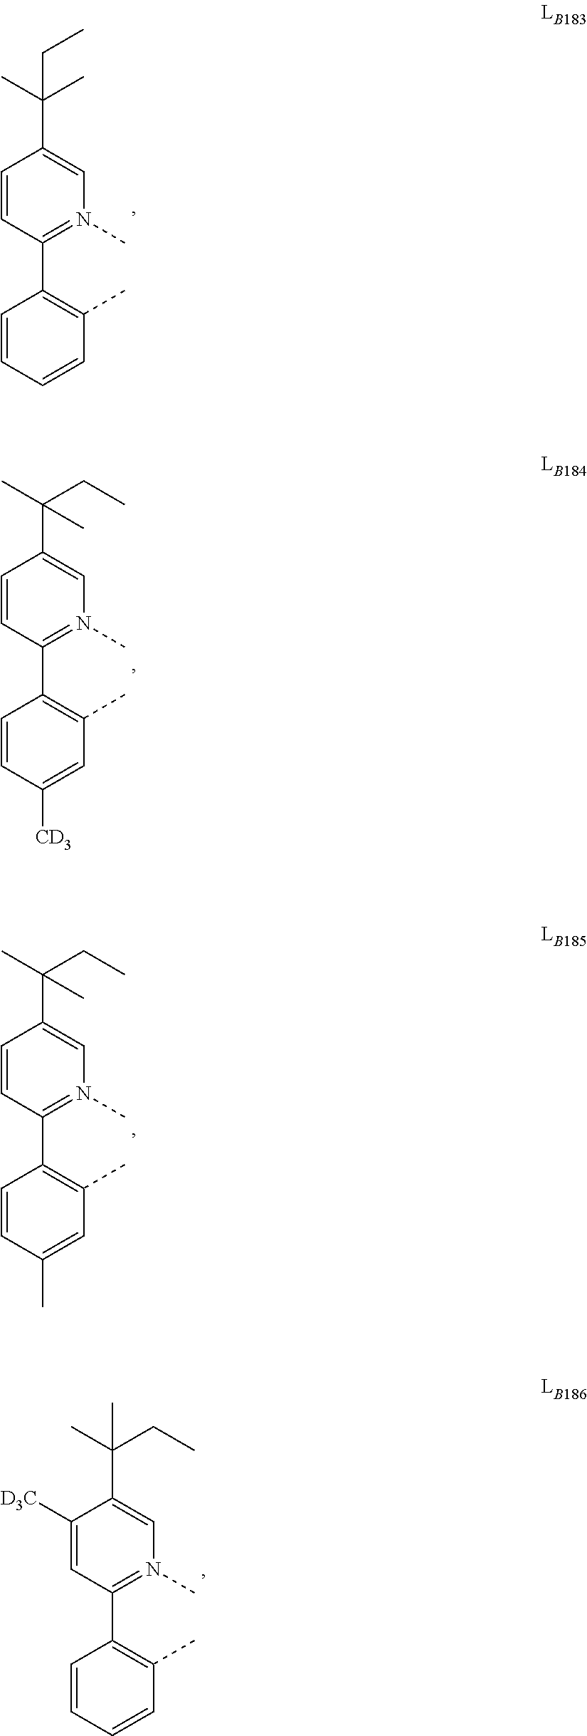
C1=CC=CC(C)=C1C1=N(C)C=C(C(C)(C)CC)C=C1.C1=CC([CD3])=CC(C)=C1C1=N(C)C=C(C(CC)(C)C)C=C1.C1=CC(C)=CC(C)=C1C1=N(C)C=C(C(CC)(C)C)C=C1.C1=CC=CC(C)=C1C1=N(C)C=C(C(CC)(C)C)C([D3C])=C1
